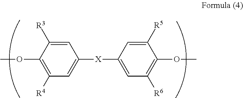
COC1=C([R4])C=C([X]C2=CC([R6])=C(OC)C([R5])=C2)C=C1[R3]
